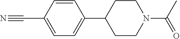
C1=C(C2CCN(C(C)=O)CC2)C=CC(C#N)=C1
